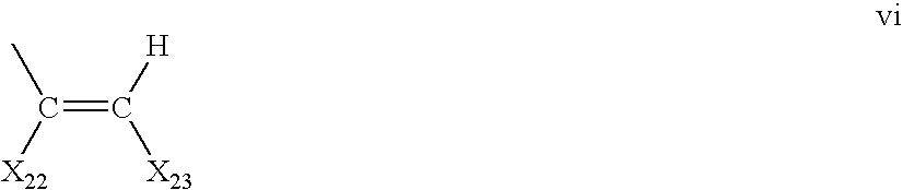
C(=C([H])[X23])(C)[X22]
